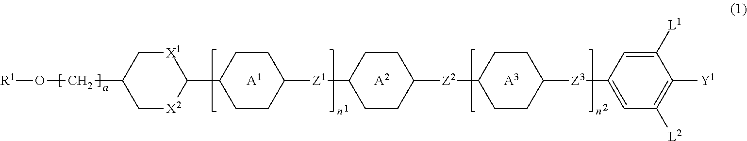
[R1]OCC1C[X2]C(C2CCC([Z1]C3CCC([Z2]C4CCC([Z3]C5=CC([L2])=C([Y1])C([L1])=C5)CC4)CC3)CC2)[X1]C1.[A3].[A2].[A1]
